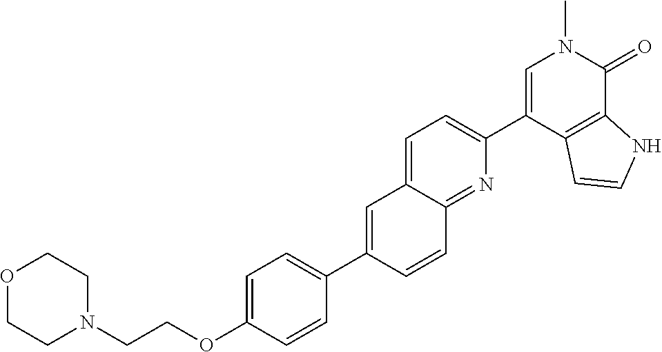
C(OC1=CC=C(C2=CC3=CC=C(C4=CN(C)C(=O)C5=C4C=CN5)N=C3C=C2)C=C1)CN1CCOCC1
